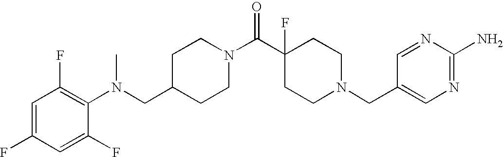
C1(CN(C2=C(F)C=C(F)C=C2F)C)CCN(C(C2(F)CCN(CC3=CN=C(N)N=C3)CC2)=O)CC1
